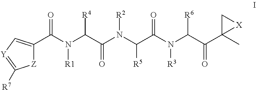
[Z]1C(C(N(C(C(N(C(C(N(C(C(C2(C)[X]C2)=O)[R6])[R3])=O)[R5])[R2])=O)[R4])[R1])=O)=C[Y]=C1[R7]
